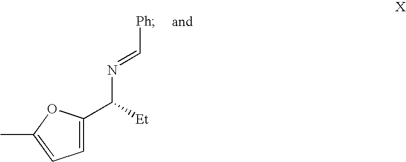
C1=C(C([Et])N=C[Ph])OC(C)=C1
